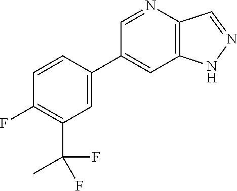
C1(C2=CC(C(F)(C)F)=C(F)C=C2)=CC2=C(C=NN2)N=C1
